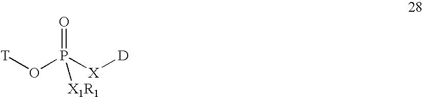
O=P([X][D])(O[T])[X1R1]
